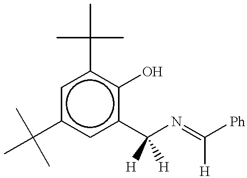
CC(C)(C)c1cc(C(C)(C)C)cc(C(N=C([H])[Ph])([H])[H])c1O
